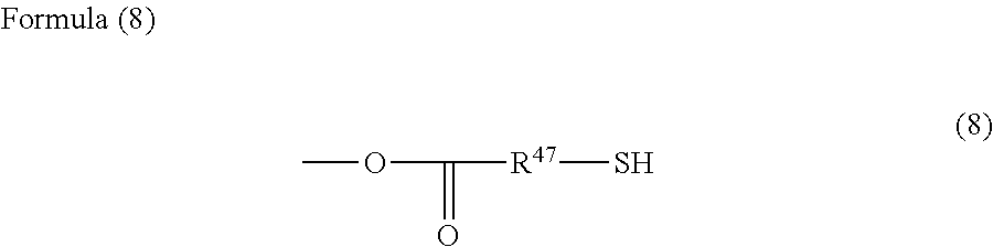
COC(=O)[R47]S
